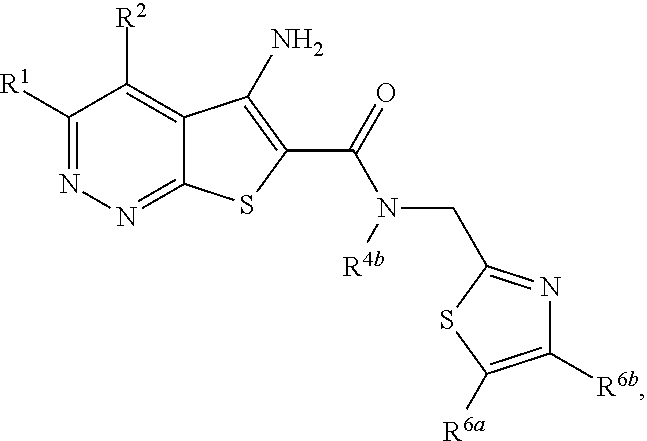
C1([R1])=NN=C2C(=C1[R2])C(N)=C(C(=O)N(CC1=NC([R6b])=C([R6a])S1)[R4b])S2
